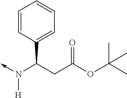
C(N(->C)[H])(C1=CC=CC=C1)CC(OC(C)(C)C)=O
